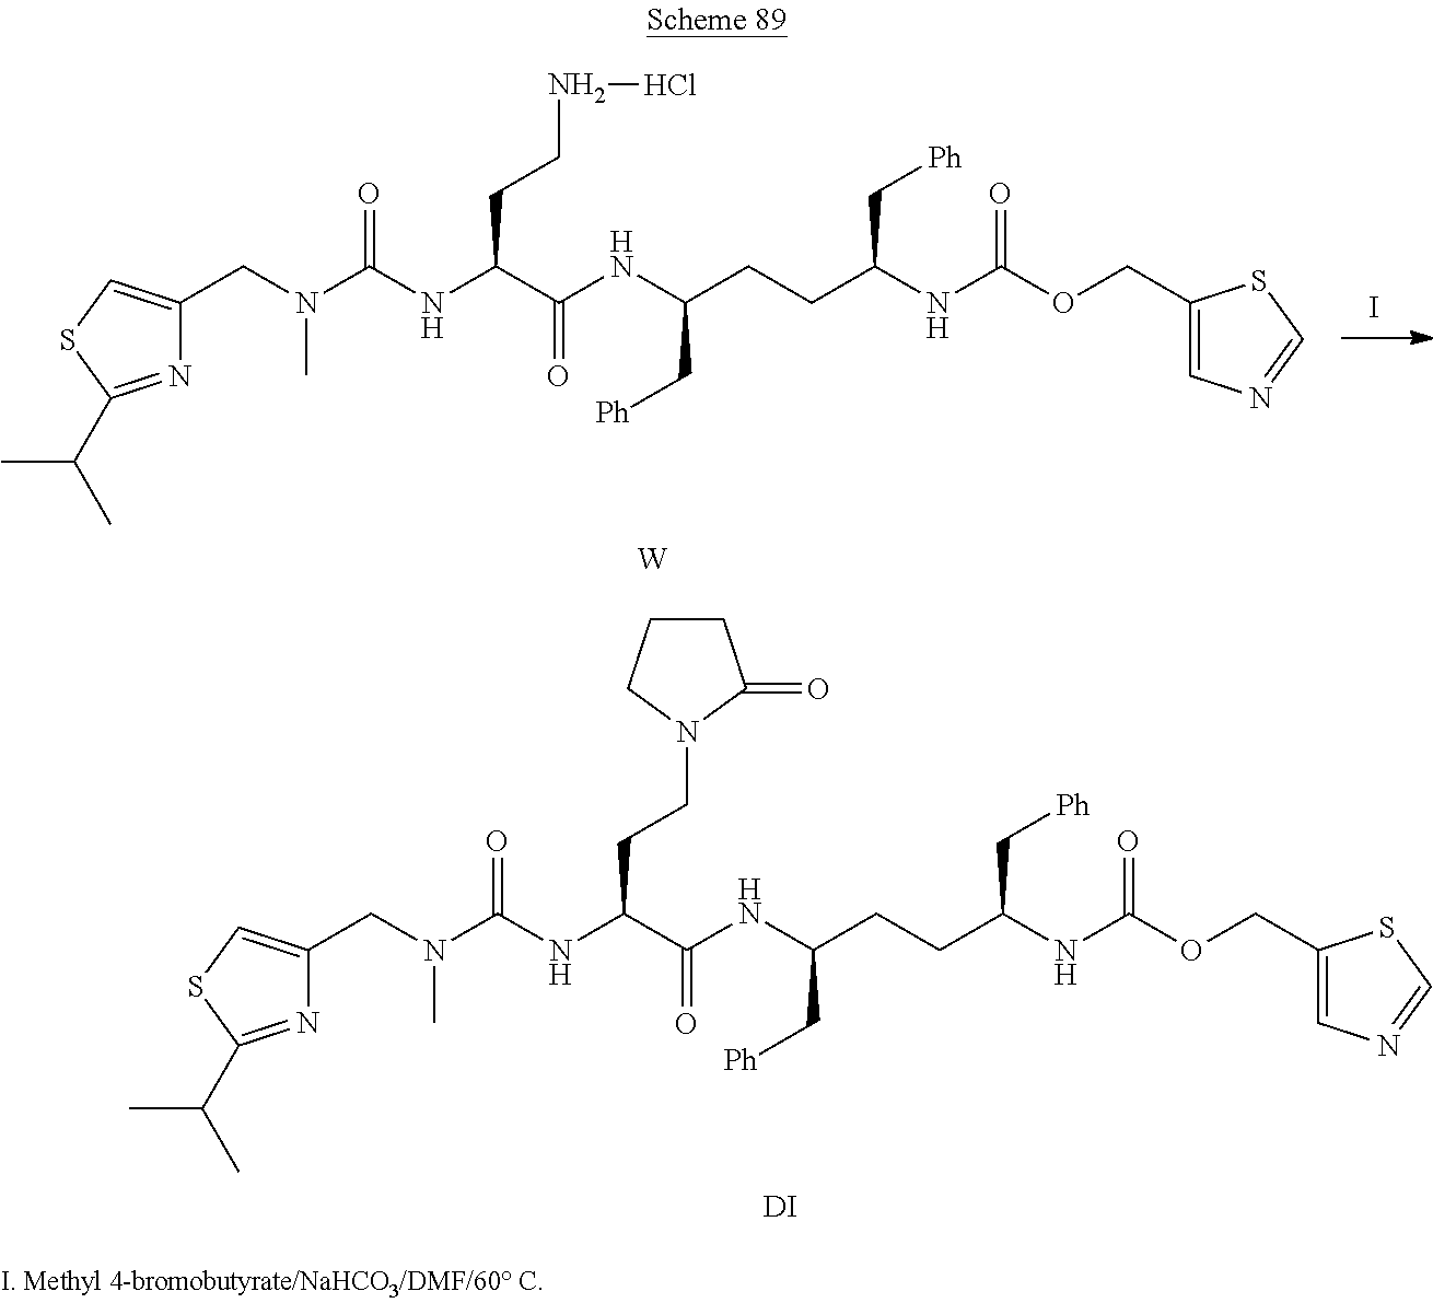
I.N1=C(C(C)C)SC=C1CN(C(NC(C(NC(CCC(NC(OCC1=CN=CS1)=O)C[Ph])C[Ph])=O)CCNCl)=O)C.[W].N1=C(C(C)C)SC=C1CN(C(NC(C(NC(CCC(NC(OCC1=CN=CS1)=O)C[Ph])C[Ph])=O)CCN1C(=O)CCC1)=O)C.[DI]
